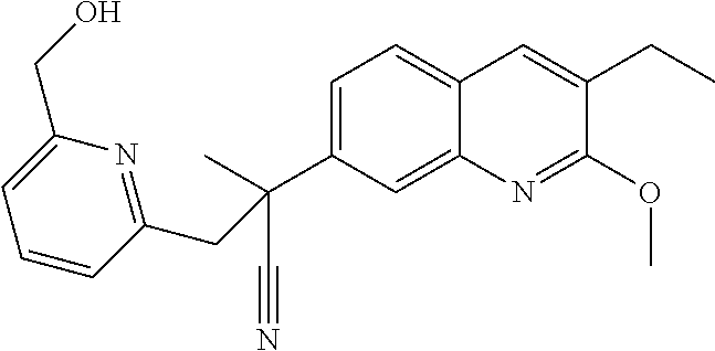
C1=C(C(C#N)(C)CC2=NC(CO)=CC=C2)C=C2C(=C1)C=C(CC)C(OC)=N2
